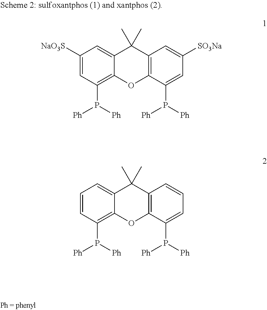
C1([NaO3S])=CC(P([Ph])[Ph])=C2C(=C1)C(C)(C)C1=C(O2)C(P([Ph])[Ph])=CC([SO3Na])=C1.C1=CC(P([Ph])[Ph])=C2C(=C1)C(C)(C)C1=C(O2)C(P([Ph])[Ph])=CC=C1
